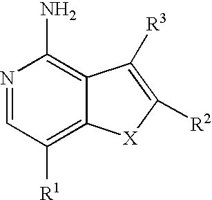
C12=C(N)N=CC([R1])=C1[X]C([R2])=C2[R3]
